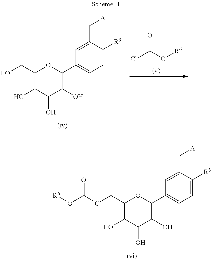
C1(CO)C(O)C(O)C(O)C(C2=CC=C([R3])C(C[A])=C2)O1.O=C(O[R6])Cl.C1(COC(=O)O[R6])C(O)C(O)C(O)C(C2=CC=C([R3])C(C[A])=C2)O1
